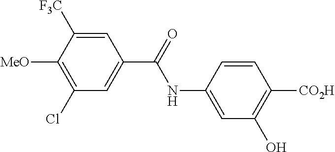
C1=C(NC(=O)C2=CC(Cl)=C([MeO])C([F3C])=C2)C=CC([CO2H])=C1O
